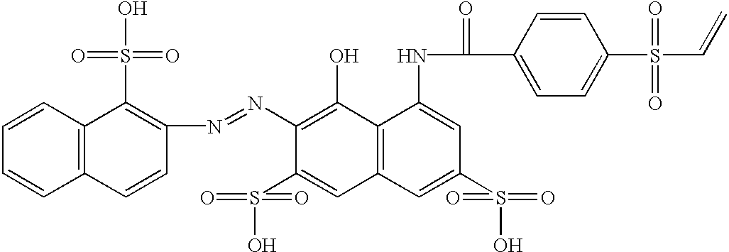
C1(N=NC2=C(S(O)(=O)=O)C3=C(C=C2)C=CC=C3)=C(O)C2=C(C=C1S(O)(=O)=O)C=C(S(O)(=O)=O)C=C2NC(C1=CC=C(S(C=C)(=O)=O)C=C1)=O
